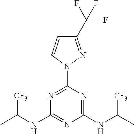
C1(C(F)(F)F)=NN(C2=NC(NC([CF3])C)=NC(NC(C)[CF3])=N2)C=C1
